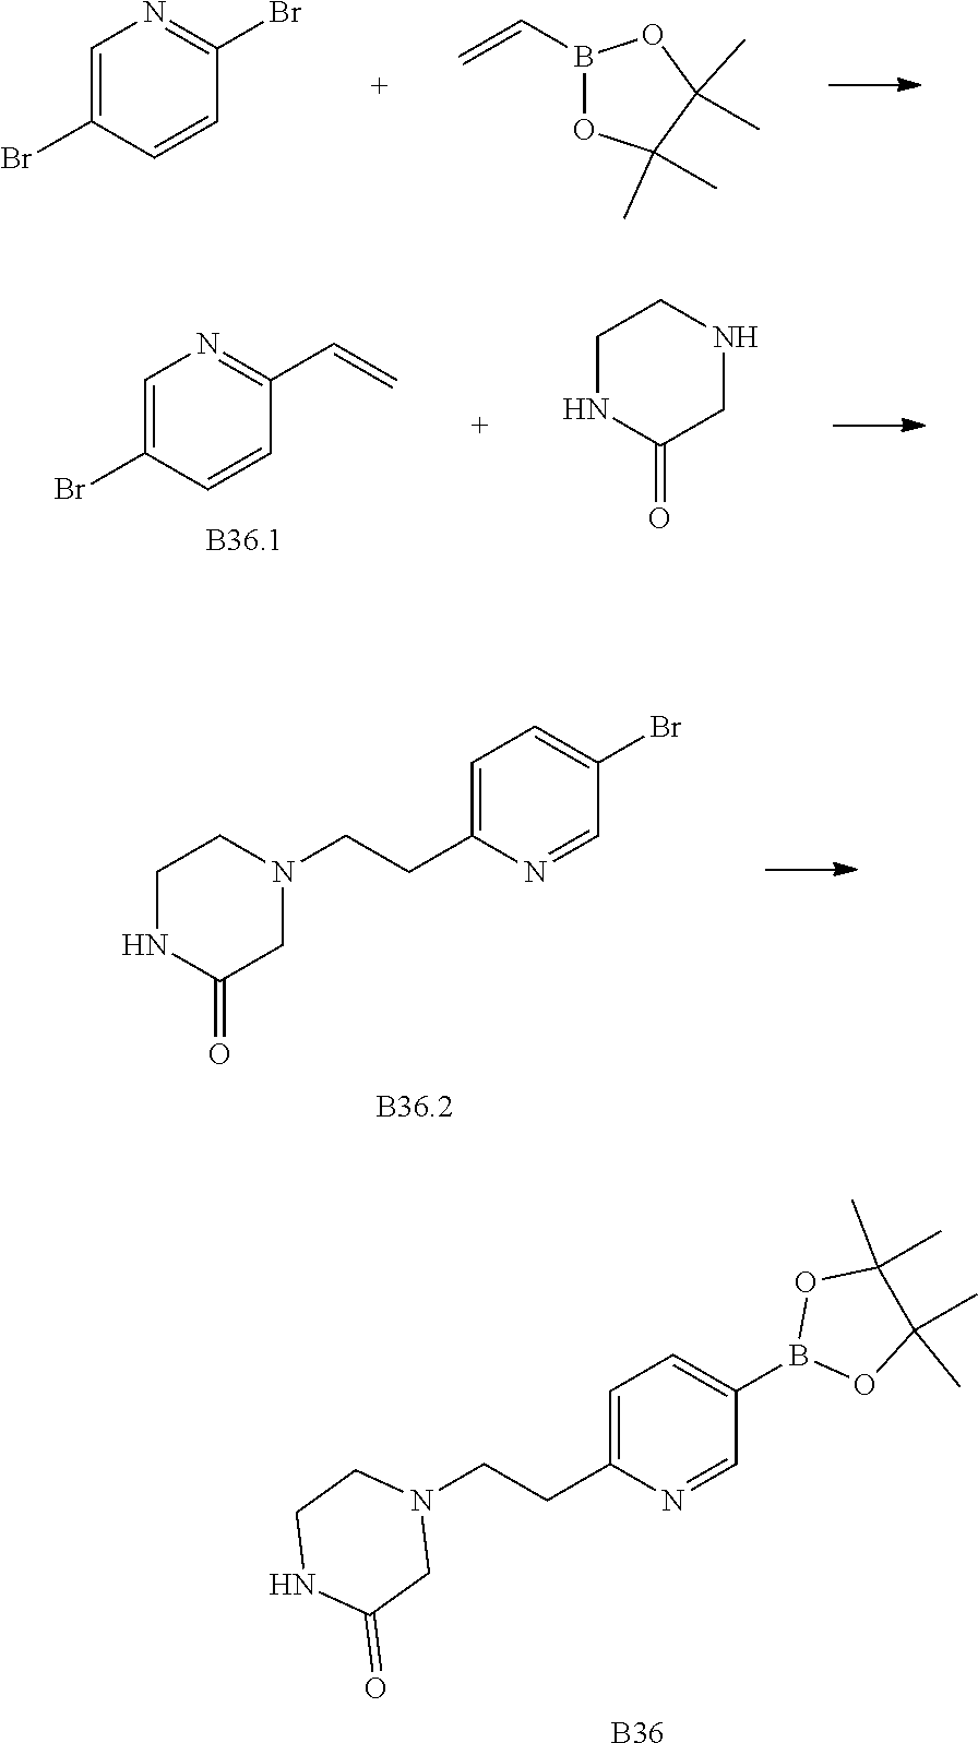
C1NC(=O)CN(CCC2=CC=C(Br)C=N2)C1.N1(CCC2=CC=C(B3OC(C)(C)C(C)(C)O3)C=N2)CCNC(=O)C1.[B36].C1=C(Br)C=CC(Br)=N1.B1(C=C)OC(C)(C)C(C)(C)O1.C1=C(Br)C=CC(C=C)=N1.C1NC(=O)CNC1
